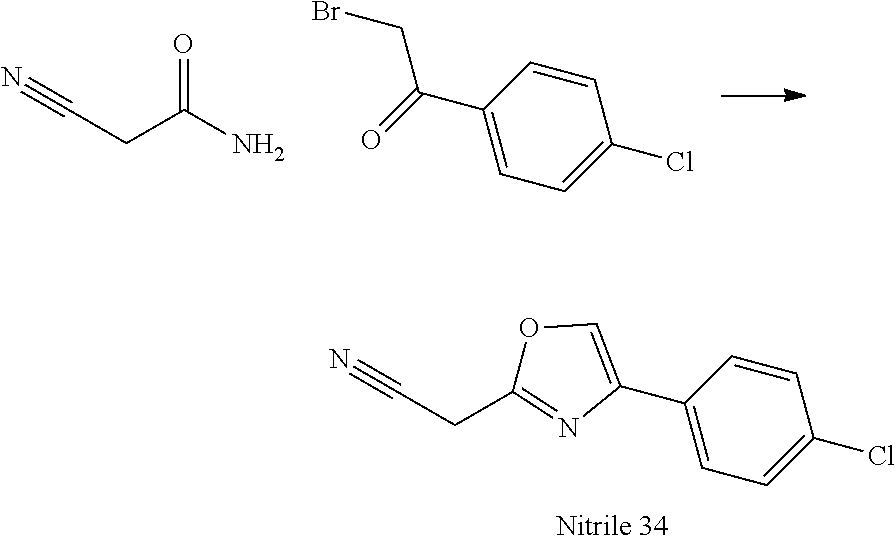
C1=C(C2=COC(CC#N)=N2)C=CC(Cl)=C1.C1=C(C(=O)CBr)C=CC(Cl)=C1.C(CC#N)(N)=O
